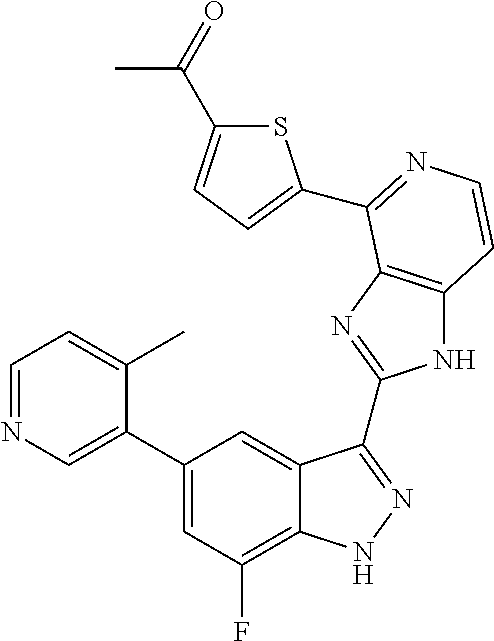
C1=C(C2=CC(F)=C3C(=C2)C(C2=NC4=C(N2)C=CN=C4C2=CC=C(C(=O)C)S2)=NN3)C(C)=CC=N1
